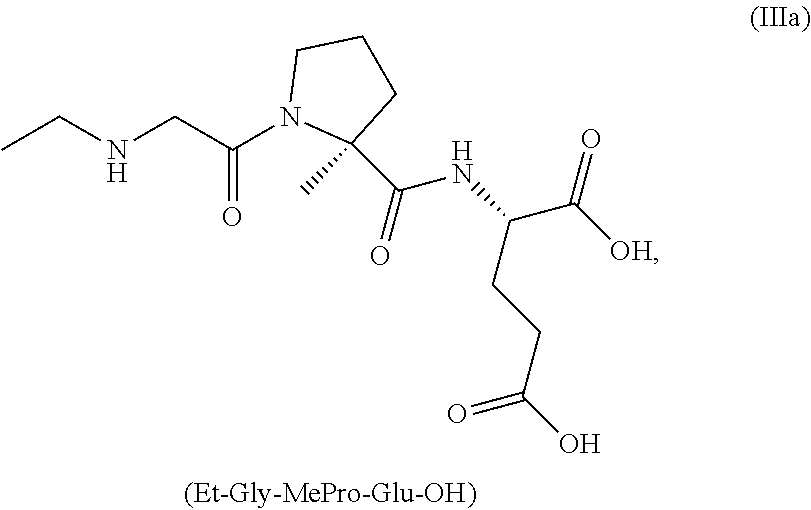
C(NCC(N1C(C(=O)NC(C([OH])=O)CCC(O)=O)(C)CCC1)=O)C
